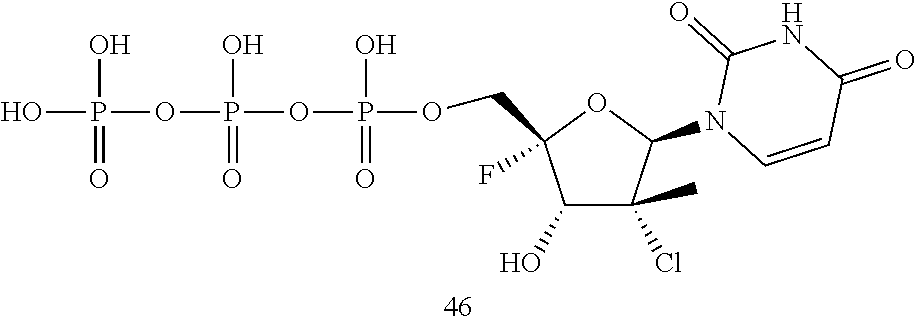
C1(O)C(Cl)(C)C(N2C=CC(=O)NC2=O)OC1(COP(O)(=O)OP(O)(OP(O)(O)=O)=O)F
